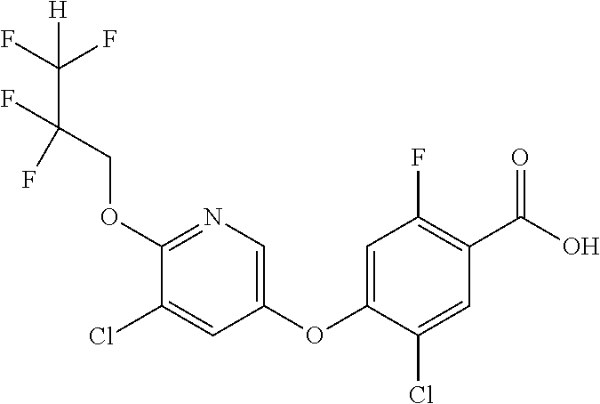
C1(OCC(C(F)(F)[H])(F)F)=NC=C(OC2=CC(F)=C(C(O)=O)C=C2Cl)C=C1Cl
